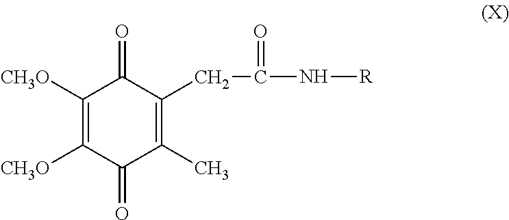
C1([CH3O])=C([CH3O])C(=O)C(C)=C(CC(=O)N[R])C1=O
